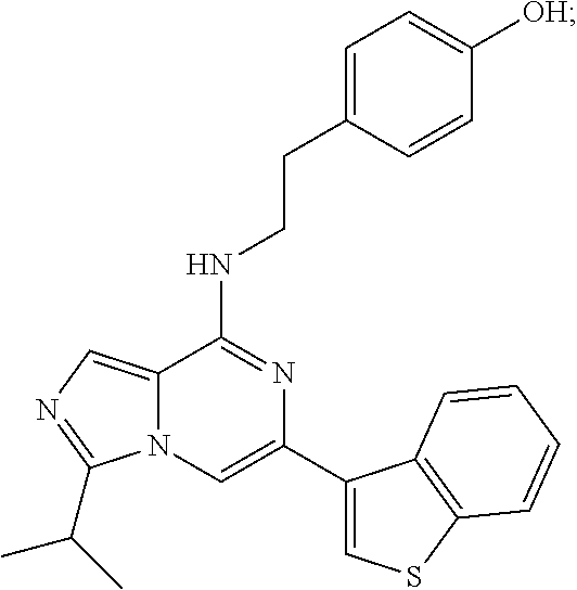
C12=CN=C(C(C)C)N1C=C(C1=CSC3=C1C=CC=C3)N=C2NCCC1=CC=C([OH])C=C1
